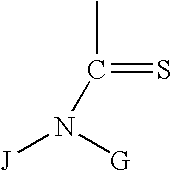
CC(=S)N([J])[G]
